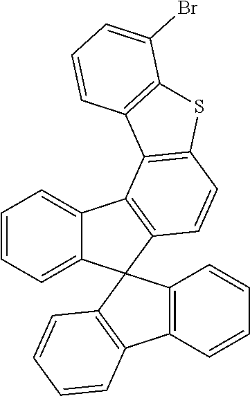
C1=CC=C2C(=C1)C1=C(C=CC3=C1C1=C(S3)C(Br)=CC=C1)C21C2=C(C=CC=C2)C2=C1C=CC=C2
